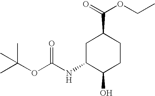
C1C(NC(OC(C)(C)C)=O)C(O)CCC1C(=O)OCC
